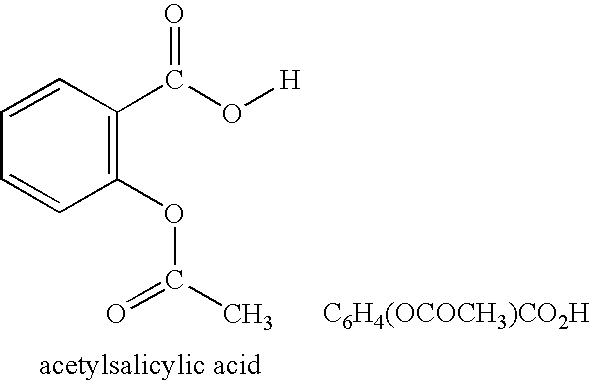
C1=CC=CC(OC(C)=O)=C1C(O[H])=O.[C6H4(OCOCH3)CO2H]
